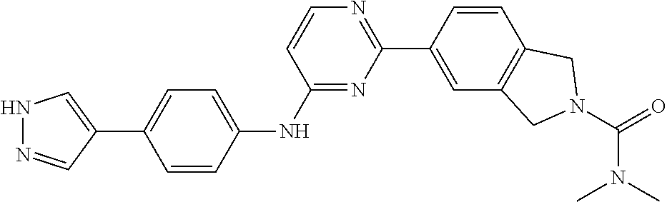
C1(C2=CC3=C(C=C2)CN(C(=O)N(C)C)C3)=NC=CC(NC2=CC=C(C3=CNN=C3)C=C2)=N1
